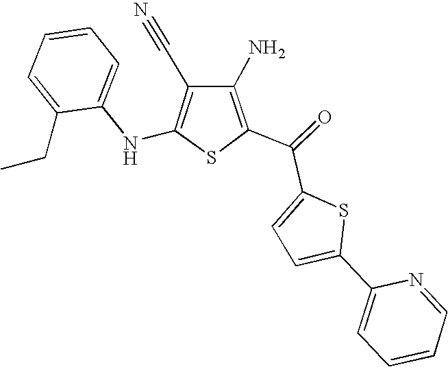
N(C1=C(C#N)C(N)=C(C(C2=CC=C(C3=CC=CC=N3)S2)=O)S1)C1=CC=CC=C1CC
